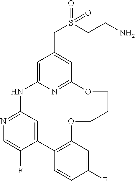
C1=C2N=C(C=C1CS(=O)(=O)CCN)OCCCOC1=C(C3=CC(=NC=C3F)N2)C=CC(F)=C1
